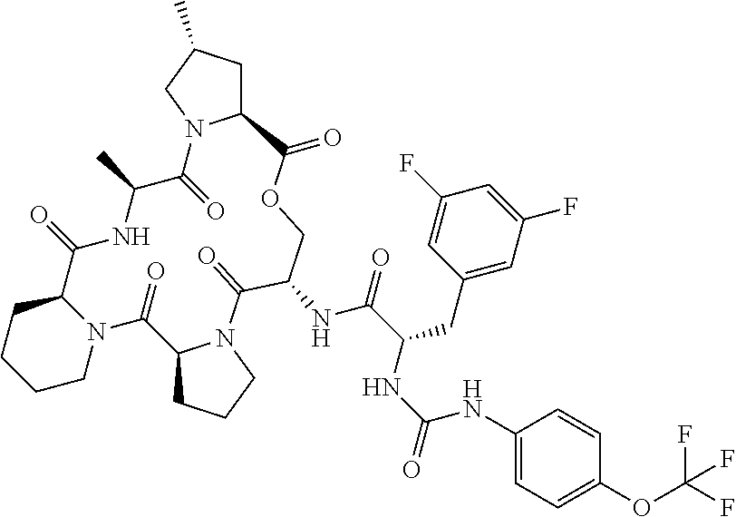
C12CCCCN1C(=O)C1CCCN1C(=O)C(NC(C(CC1=CC(F)=CC(F)=C1)NC(NC1=CC=C(OC(F)(F)F)C=C1)=O)=O)COC(=O)C1CC(C)CN1C(=O)C(C)NC2=O
